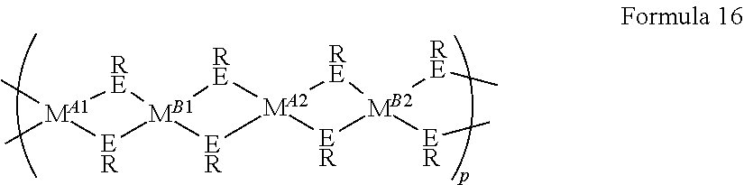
C[MA1]1(C)[RE][MB1]2([ER]1)[RE][MA2]1([ER]2)[RE][MB2]([ER]C)([RE]C)[ER]1
